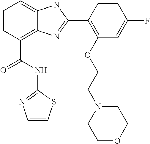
C1=CC(C(NC2=NC=CS2)=O)=C2C(=C1)NC(C1=C(OCCN3CCOCC3)C=C(F)C=C1)=N2
